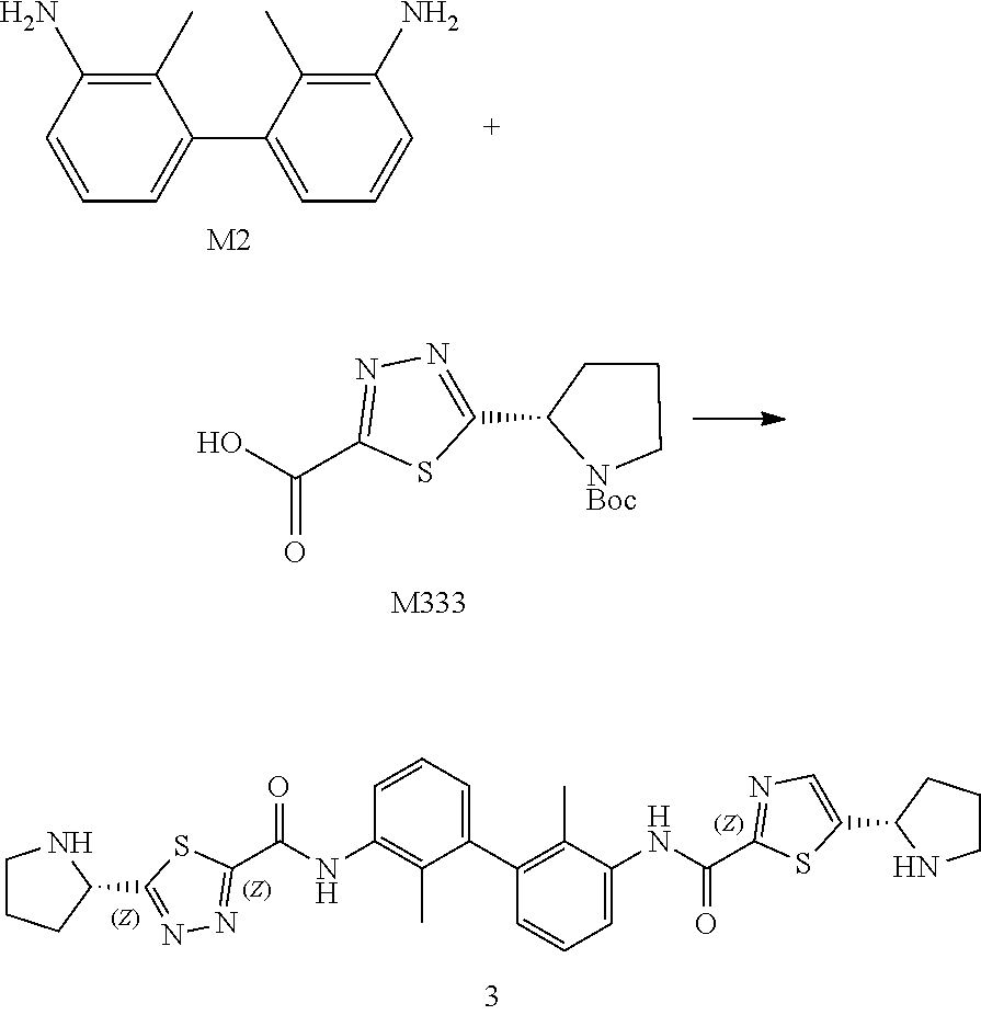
C1(C)=C(N)C=CC=C1C1=CC=CC(N)=C1C.[M2].N1=C(C2CCC[NBoc]2)SC(C(O)=O)=N1.[M333].C1=C(C2CCCN2)SC(C(NC2=CC=CC(C3=CC=CC(NC(=O)C4=NN=C(C5CCCN5)S4)=C3C)=C2C)=O)=N1
